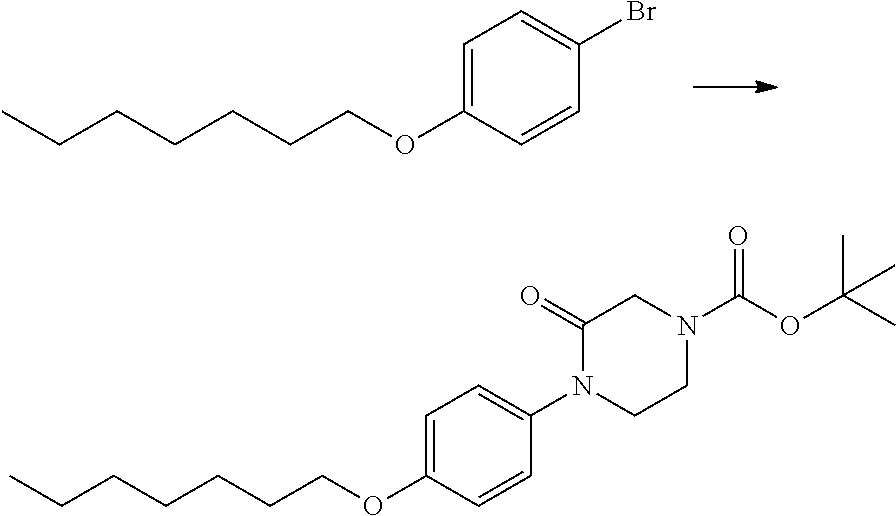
CCCCCCCOC1=CC=C(Br)C=C1.CCCCCCCOC1=CC=C(N2CCN(C(OC(C)(C)C)=O)CC2=O)C=C1
